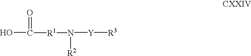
OC([R1]N([Y][R3])[R2])=O
